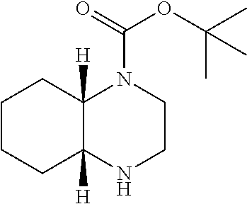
C1CCC2([H])C([H])(C1)N(C(=O)OC(C)(C)C)CCN2
